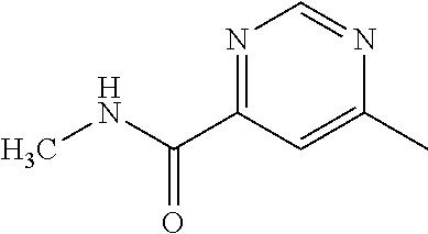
N1=C(C(NC)=O)C=C(C)N=C1
